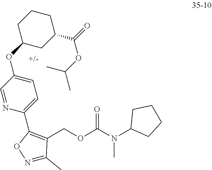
C1=NC(C2=C(COC(N(C3CCCC3)C)=O)C(C)=NO2)=CC=C1OC1CC(C(=O)OC(C)C)CCC1
